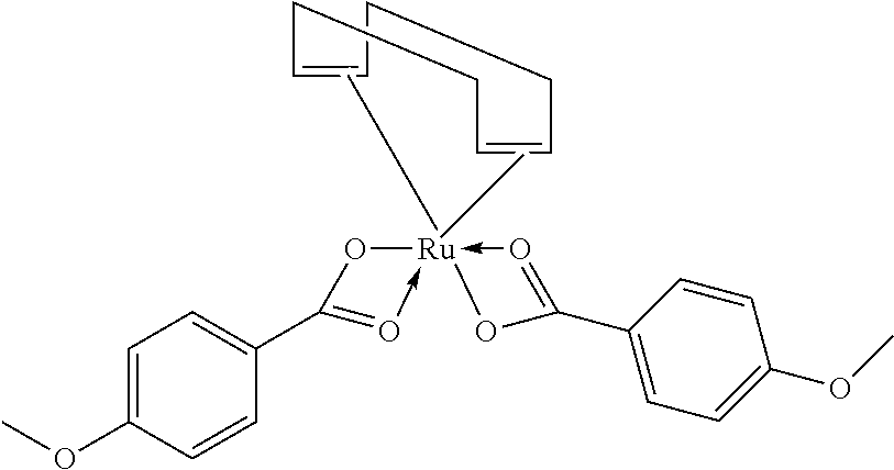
C1=C(OC)C=CC(C2=O->[Ru]3(C)(C)(-O=C(C4=CC=C(OC)C=C4)O3)O2)=C1.C1C=CCCC=CC1
